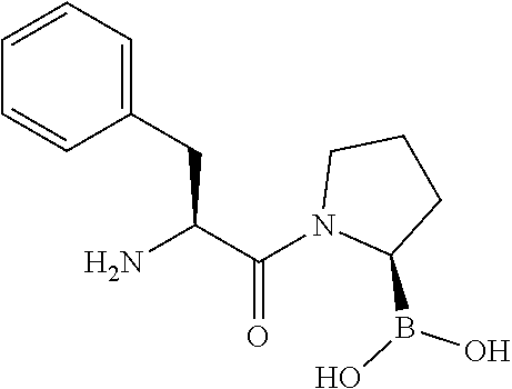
NC(C(N1C(B(O)O)CCC1)=O)CC1=CC=CC=C1
